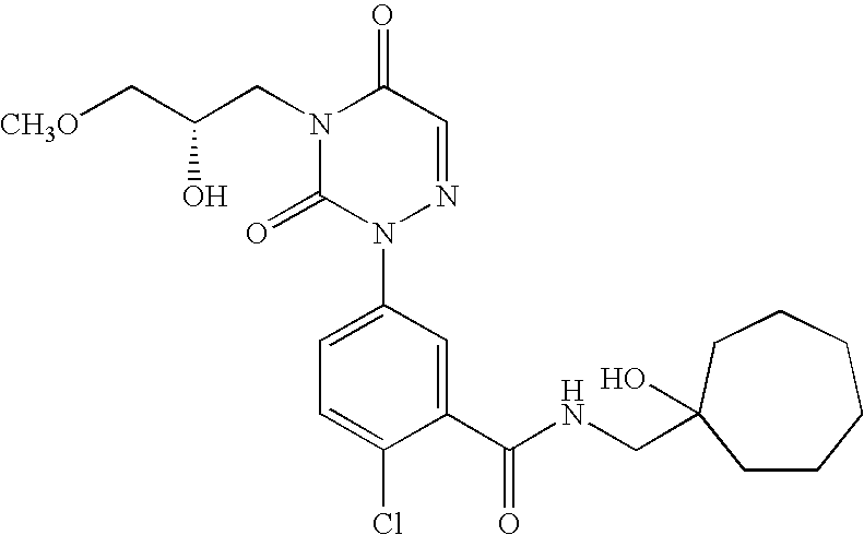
C(C(CN1C(=O)N(C2=CC=C(Cl)C(C(NCC3(O)CCCCCC3)=O)=C2)N=CC1=O)O)[CH3O]
